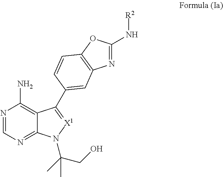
N1=CN=C2C(=C1N)C(C1=CC3=C(OC(N[R2])=N3)C=C1)=[X1]N2C(CO)(C)C
